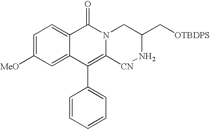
C1=C([MeO])C=C2C(=C1)C(=O)N1C(=C2C2=CC=CC=C2)[CN]NC(C[OTBDPS])C1
